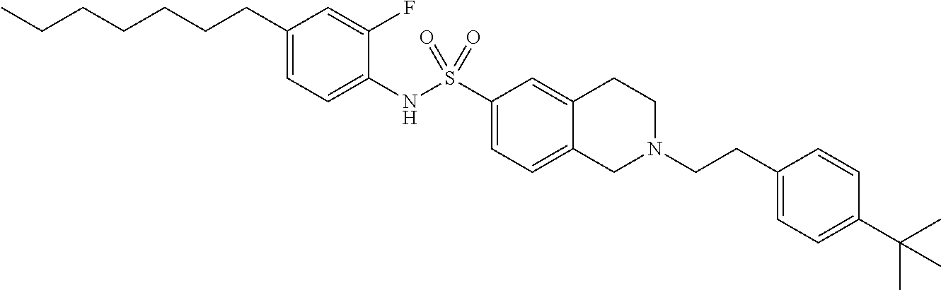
C1(CCCCCCC)=CC=C(NS(C2=CC=C3C(=C2)CCN(CCC2=CC=C(C(C)(C)C)C=C2)C3)(=O)=O)C(F)=C1
